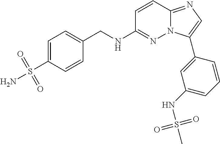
C1(CNC2=NN3C(=NC=C3C3=CC(NS(C)(=O)=O)=CC=C3)C=C2)=CC=C(S(N)(=O)=O)C=C1
